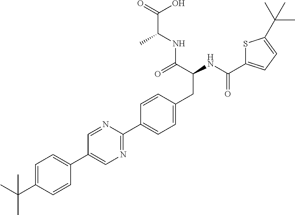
CC(C1=CC=C(C2=CN=C(C3=CC=C(CC(NC(=O)C4=CC=C(C(C)(C)C)S4)C(=O)NC(C(=O)O)C)C=C3)N=C2)C=C1)(C)C
